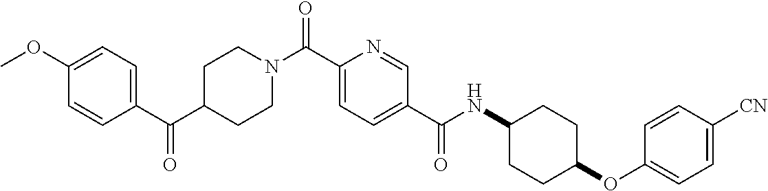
N(C(C1=CC=C(C(=O)N2CCC(C(=O)C3=CC=C(OC)C=C3)CC2)N=C1)=O)C1CCC(OC2=CC=C([CN])C=C2)CC1
